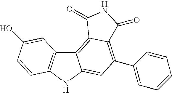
C12=C3C(=C(C4=CC=CC=C4)C=C1NC1=C2C=C(O)C=C1)C(=O)NC3=O
